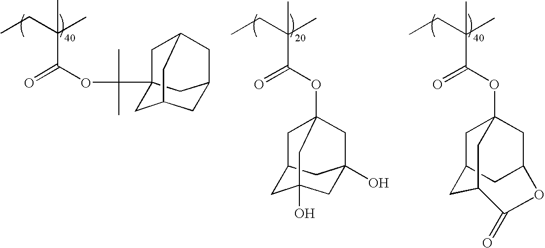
CCC(C)(C)C(OC(C12CC3CC(C1)CC(C3)C2)(C)C)=O.CCC(C)(C)C(OC12CC3CC(O)(CC(O)(C3)C1)C2)=O.CCC(C)(C)C(OC12CC3CC(C1)OC(=O)C(C2)C3)=O
